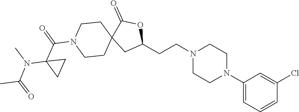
C1(N2CCN(CCC3OC(=O)C4(C3)CCN(C(C3(N(C(C)=O)C)CC3)=O)CC4)CC2)=CC=CC(Cl)=C1
